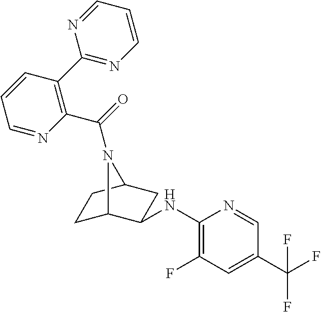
C1(NC2C3CCC(C2)N3C(=O)C2=C(C3=NC=CC=N3)C=CC=N2)=C(F)C=C(C(F)(F)F)C=N1
